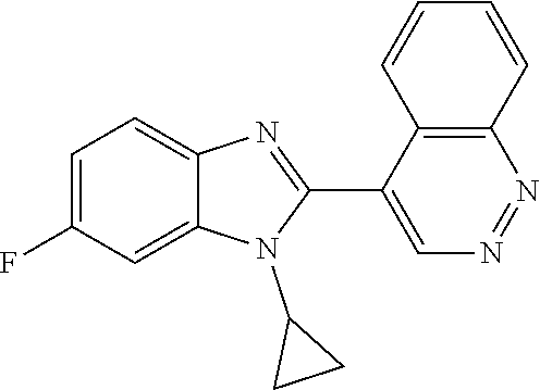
C1=C(F)C=C2C(=C1)N=C(C1=CN=NC3=C1C=CC=C3)N2C1CC1
